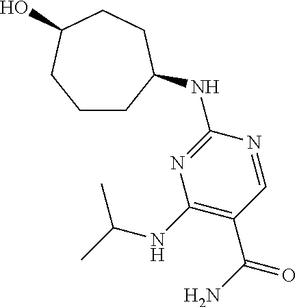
C1CC(NC2=NC(NC(C)C)=C(C(N)=O)C=N2)CCC(O)C1
